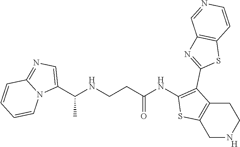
[H].C1(NC(CCNC(C2=CN=C3N2C=CC=C3)C)=O)=C(C2=NC3=C(S2)C=CN=C3)C2=C(S1)CNCC2
